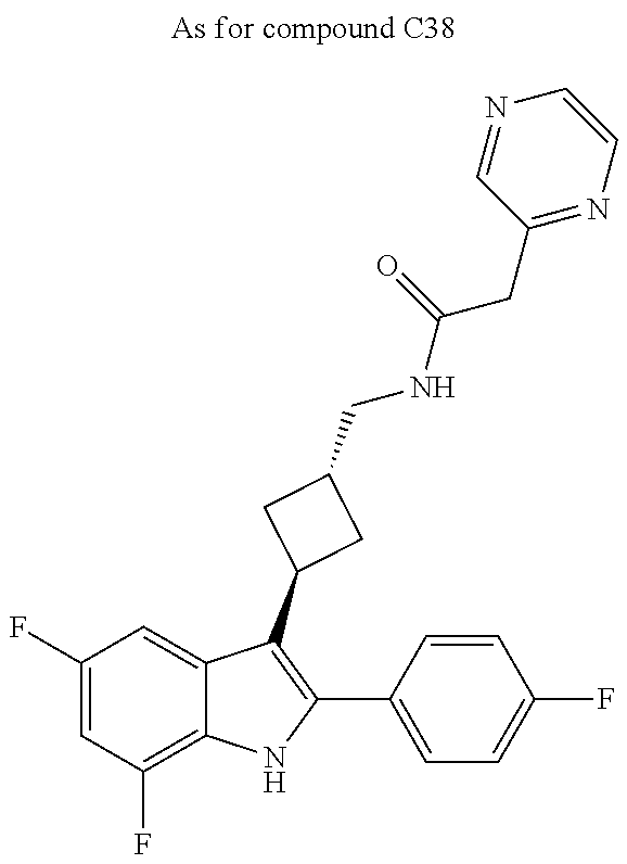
C1(F)=CC(F)=C2C(=C1)C(C1CC(CNC(CC3=NC=CN=C3)=O)C1)=C(C1=CC=C(F)C=C1)N2
